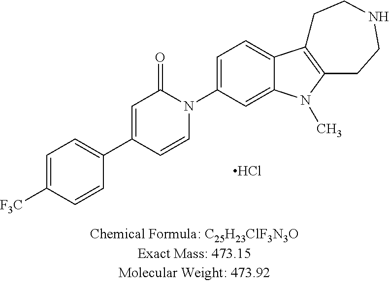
Cl.C1=C([F3C])C=CC(C2=CC(=O)N(C3=CC=C4C(=C3)N(C)C3=C4CCNCC3)C=C2)=C1
